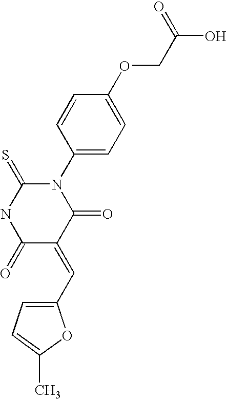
C1(C=C2C(=O)N(C3=CC=C(OCC(O)=O)C=C3)C(=S)NC2=O)=CC=C(C)O1
